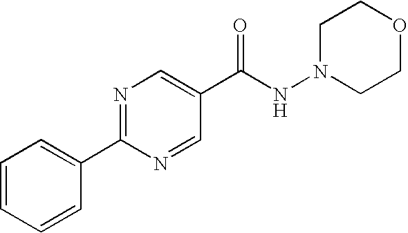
C1=CC=CC(C2=NC=C(C(NN3CCOCC3)=O)C=N2)=C1
